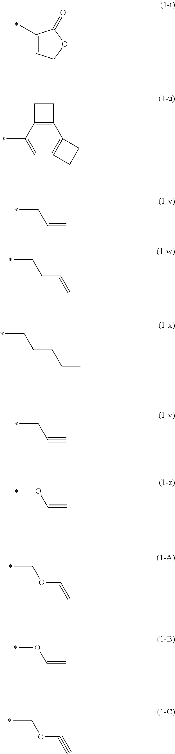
C1(C)=CCOC1=O.C12=C(C(C)=CC3=C1CC3)CC2.C(C=C)C.C(CC=C)C.C(CCC=C)C.C(C#C)C.O(C=C)C.C(OC=C)C.O(C#C)C.C(OC#C)C
